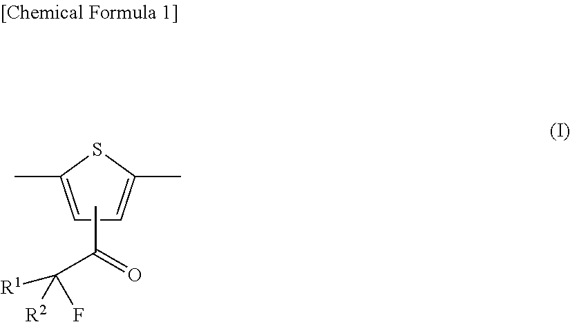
C1=C(C)SC(C)=C1.CC(=O)C(F)([R2])[R1]
